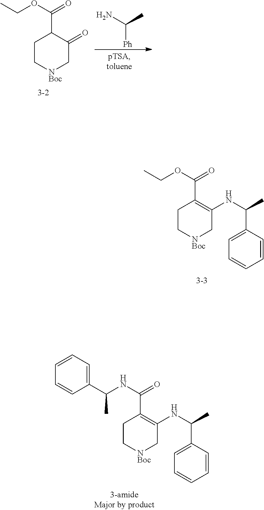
C1C[NBoc]CC(=O)C1C(OCC)=O.C(C)(N)[Ph].C1C[NBoc]CC(NC(C)C2=CC=CC=C2)=C1C(OCC)=O.C1C[NBoc]CC(NC(C)C2=CC=CC=C2)=C1C(NC(C1=CC=CC=C1)C)=O
